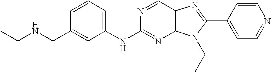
C1=CC=C(NC2=NC3=C(C=N2)N=C(C2=CC=NC=C2)N3CC)C=C1CNCC
